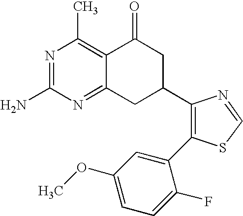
C1(C2CC(=O)C3=C(C)N=C(N)N=C3C2)=C(C2=CC(OC)=CC=C2F)SC=N1
